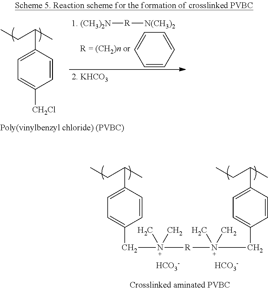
C1=C(C(CC)C)C=CC(CN([R]N(CC2=CC=C(C(CC)C)C=C2)(C)C)(C)C)=C1.[HCO3-].[HCO3-].C1=C(C(CC)C)C=CC([CH2Cl])=C1.C1=CC=CC=C1.[1. (CH3)2N][R][N(CH3)2]
